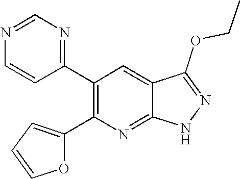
C1(C2=C(C3=NC=NC=C3)C=C3C(=N2)NN=C3OCC)=CC=CO1
